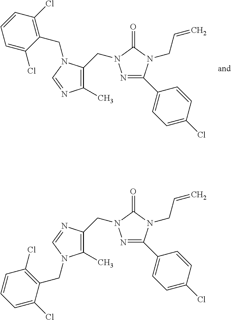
N1=C(C2=CC=C(Cl)C=C2)N(CC=C)C(=O)N1CC1=C(C)N=CN1CC1=C(Cl)C=CC=C1Cl.N1=C(C2=CC=C(Cl)C=C2)N(CC=C)C(=O)N1CC1=C(C)N(CC2=C(Cl)C=CC=C2Cl)C=N1
